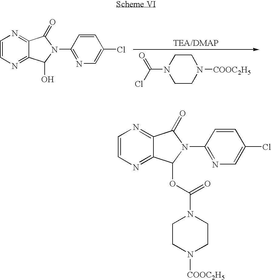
O=C(Cl)N1CCN([COOC2H5])CC1.C1=CN=C2C(=N1)C(=O)N(C1=NC=C(Cl)C=C1)C2O.C1=CN=C2C(=N1)C(=O)N(C1=NC=C(Cl)C=C1)C2OC(=O)N1CCN([COOC2H5])CC1
